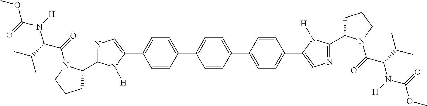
C1=CC(C2=CC=C(C3=CC=C(C4=CN=C(C5CCCN5C(=O)C(C(C)C)N([H])C(=O)OC)N4[H])C=C3)C=C2)=CC=C1C1=CN=C(C2CCCN2C(=O)C(C(C)C)N([H])C(=O)OC)N1[H]
